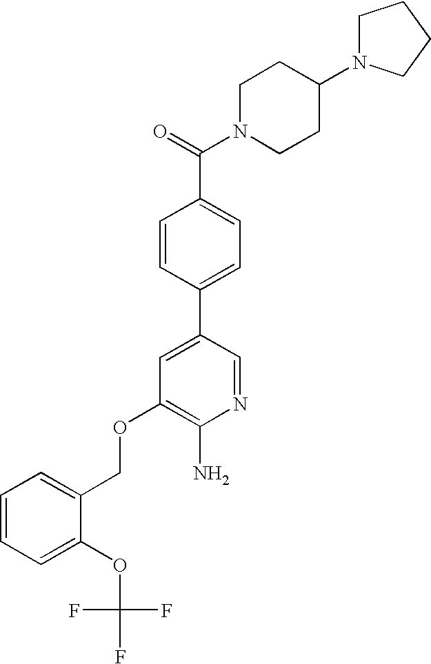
C(OC1=C(N)N=CC(C2=CC=C(C(=O)N3CCC(N4CCCC4)CC3)C=C2)=C1)C1=CC=CC=C1OC(F)(F)F
